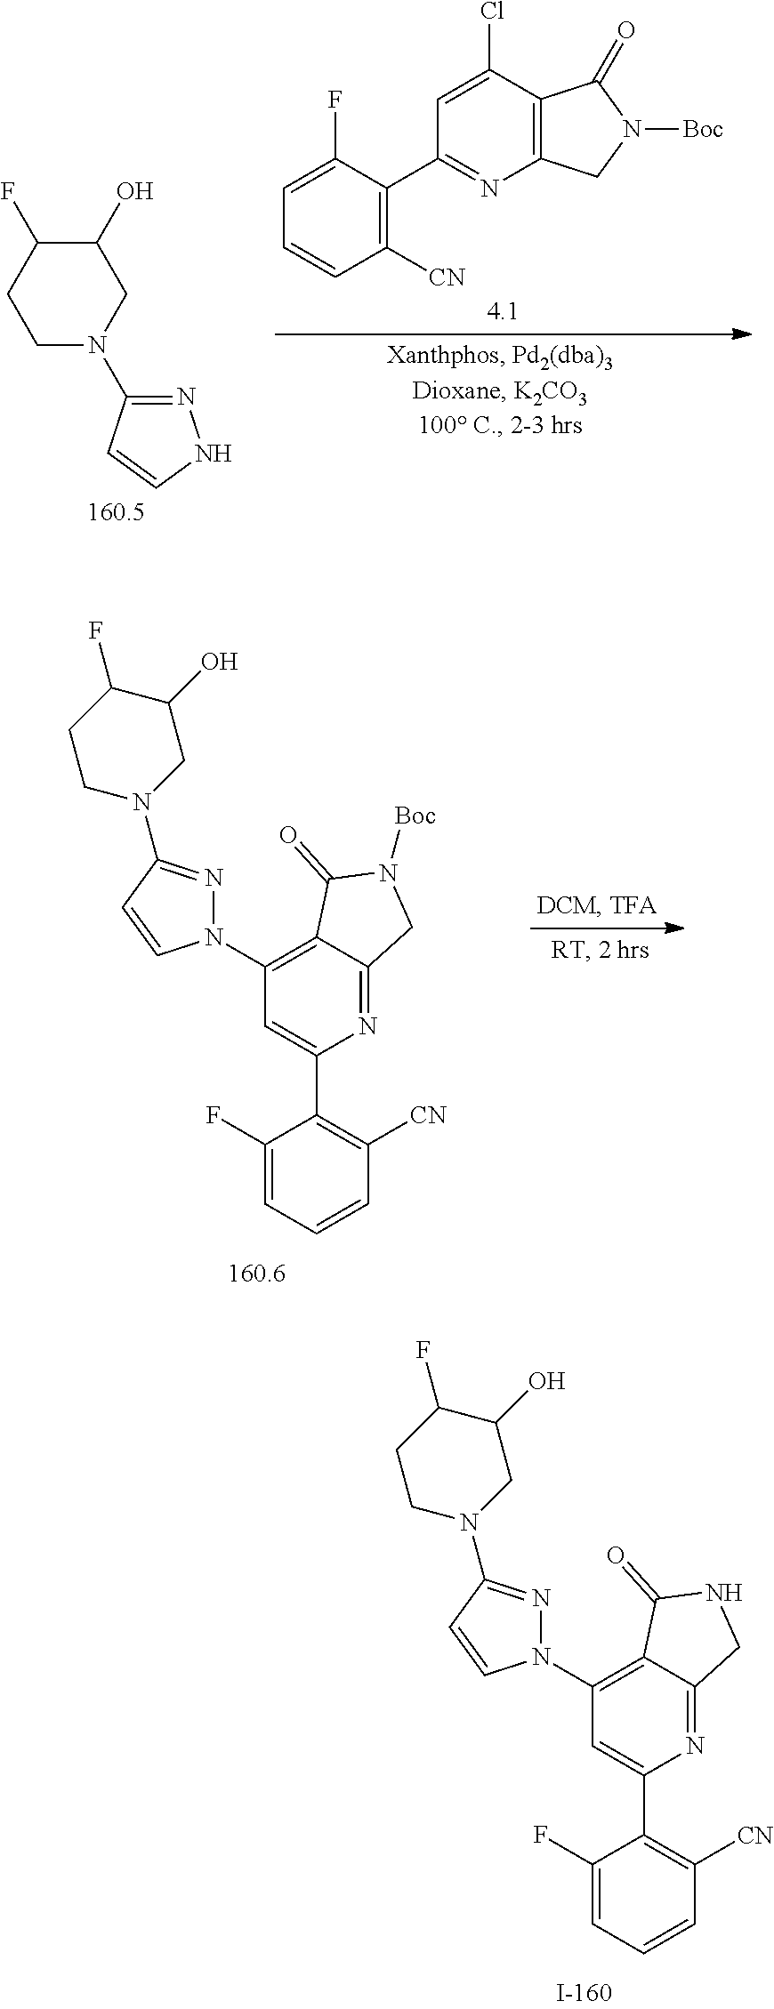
C1([CN])=C(C2=NC3=C(C(Cl)=C2)C(=O)N([Boc])C3)C(F)=CC=C1.C1N(C2=NNC=C2)CC(O)C(F)C1.N1=C2C(=C(N3N=C(N4CC(O)C(F)CC4)C=C3)C=C1C1=C([CN])C=CC=C1F)C(=O)N([Boc])C2.N1=C2C(=C(N3N=C(N4CC(O)C(F)CC4)C=C3)C=C1C1=C([CN])C=CC=C1F)C(=O)NC2
